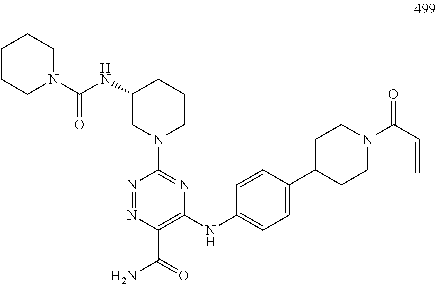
N1=NC(C(=O)N)=C(NC2=CC=C(C3CCN(C(C=C)=O)CC3)C=C2)N=C1N1CCCC(NC(N2CCCCC2)=O)C1
